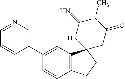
N1=CC=CC(C2=CC3=C(C=C2)CCC32CC(=O)N(C)C(=N)N2)=C1
